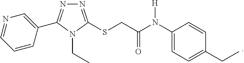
N1=C(SCC(N(C2=CC=C(CC)C=C2)[H])=O)N(CC)C(C2=CN=CC=C2)=N1
